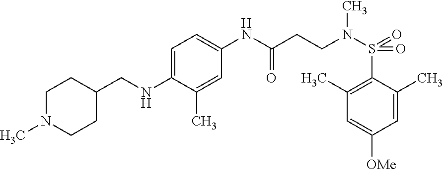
C1(NC(CCN(S(=O)(=O)C2=C(C)C=C([OMe])C=C2C)C)=O)=CC=C(NCC2CCN(C)CC2)C(C)=C1
